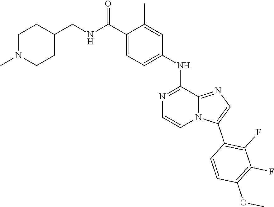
C12=NC=C(C3=C(F)C(F)=C(OC)C=C3)N1C=CN=C2NC1=CC=C(C(NCC2CCN(C)CC2)=O)C(C)=C1
